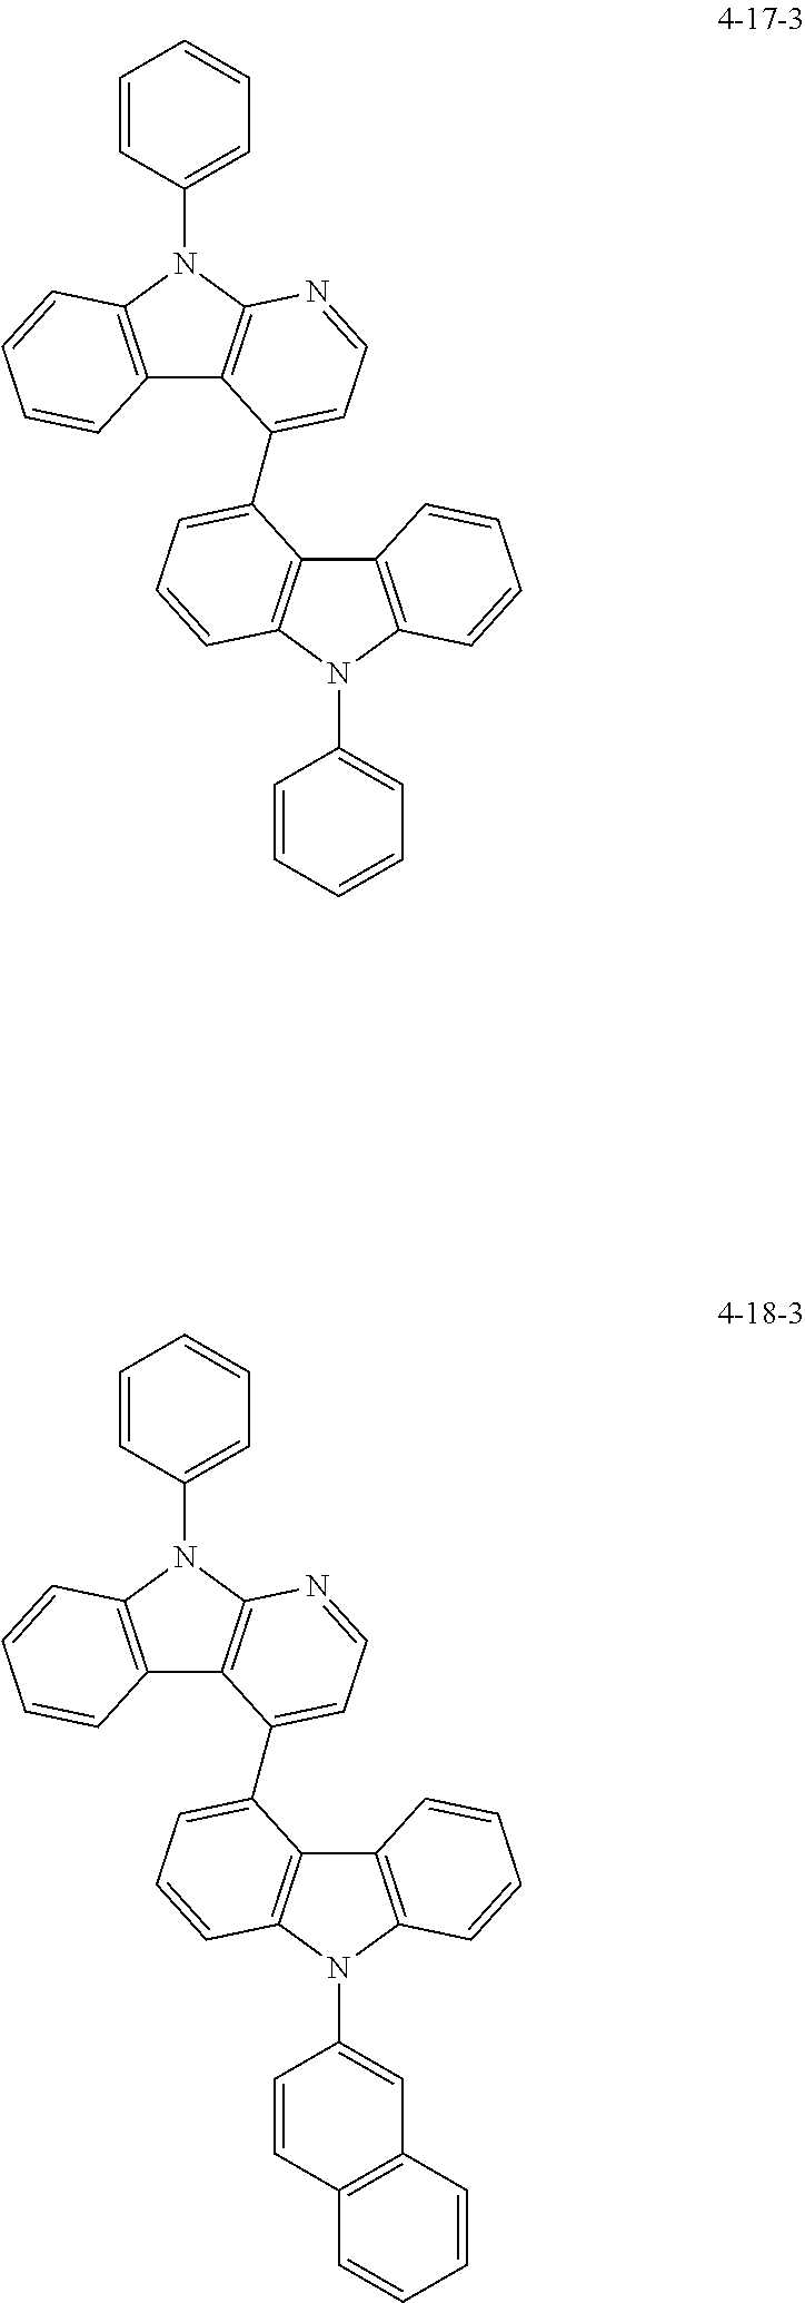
C12=C(N(C3=CC=CC=C3)C3=C1C=CC=C3)C=CC=C2C1=CC=NC2=C1C1=C(N2C2=CC=CC=C2)C=CC=C1.C12=C(N(C3=CC4=C(C=C3)C=CC=C4)C3=C1C=CC=C3)C=CC=C2C1=CC=NC2=C1C1=C(N2C2=CC=CC=C2)C=CC=C1
